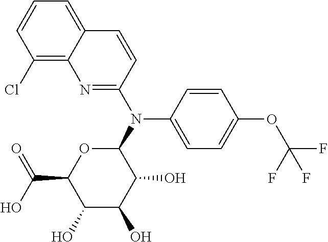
C1=CC(Cl)=C2C(=C1)C=CC(N(C1OC(C(O)=O)C(O)C(O)C1O)C1=CC=C(OC(F)(F)F)C=C1)=N2
